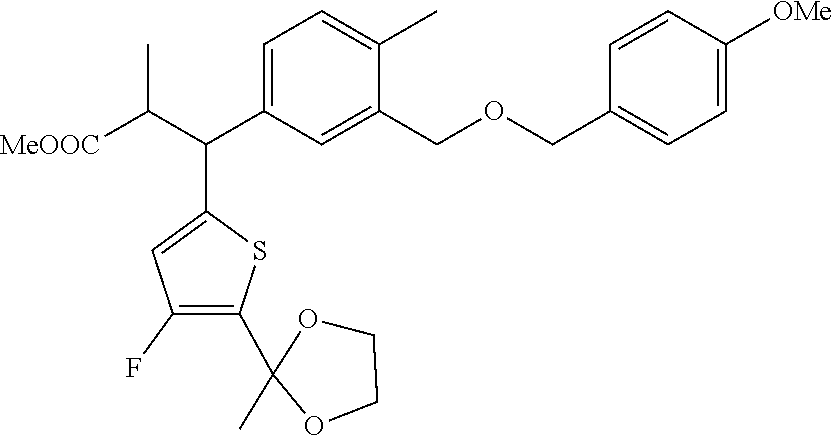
[MeOOC]C(C(C1=CC(F)=C(C2(C)OCCO2)S1)C1=CC=C(C)C(COCC2=CC=C([OMe])C=C2)=C1)C
